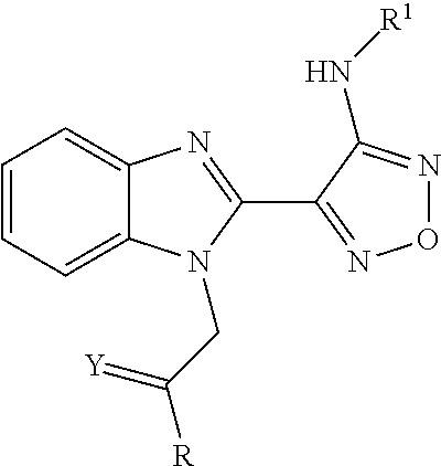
C1=CC=C2C(=C1)N=C(C1=NON=C1N[R1])N2CC([R])=[Y]
